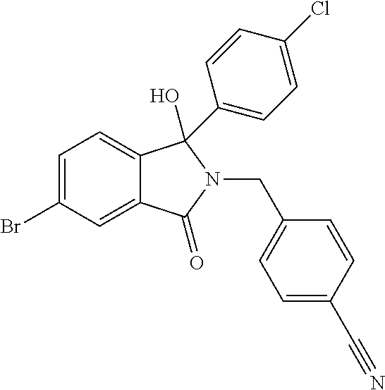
C1=C(Br)C=C2C(=C1)C(C1=CC=C(Cl)C=C1)(O)N(CC1=CC=C(C#N)C=C1)C2=O
